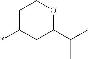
C1C(*)CC(C(C)C)OC1
